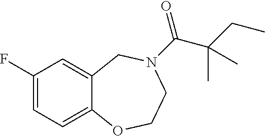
C1(F)=CC=C2C(=C1)CN(C(=O)C(CC)(C)C)CCO2
